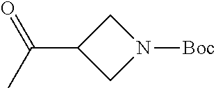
C(C1CN([Boc])C1)(C)=O
